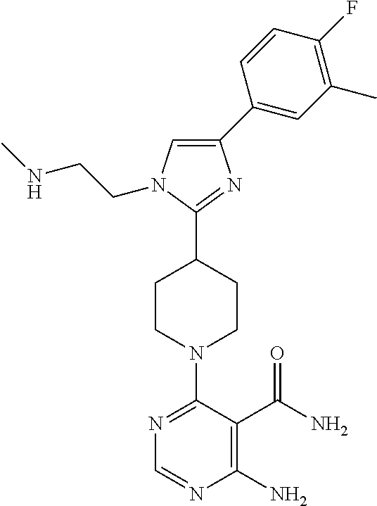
N1=C(N2CCC(C3=NC(C4=CC(C)=C(F)C=C4)=CN3CCNC)CC2)C(C(N)=O)=C(N)N=C1
